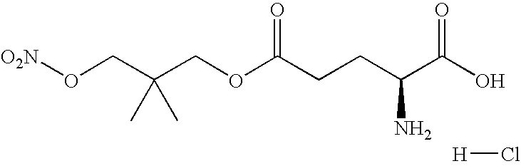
OC(C(CCC(OCC(CO[O2N])(C)C)=O)N)=O.[H]Cl
